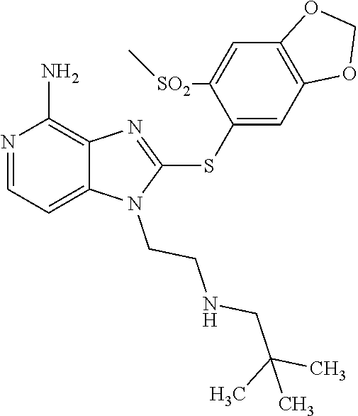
C12=CC=NC(N)=C1N=C(SC1=CC3=C(C=C1[SO2]C)OCO3)N2CCNCC(C)(C)C
